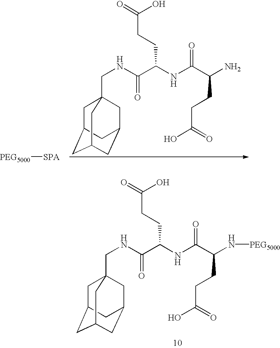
[PEG5000][SPA].C1C2CC3CC(CC1(CNC(C(NC(C(N)CCC(O)=O)=O)CCC(=O)O)=O)C3)C2.C1C2CC3CC(CC1(CNC(C(NC(C(N[PEG5000])CCC(O)=O)=O)CCC(=O)O)=O)C3)C2
